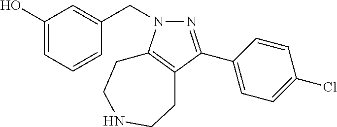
N1(CC2=CC(O)=CC=C2)N=C(C2=CC=C(Cl)C=C2)C2=C1CCNCC2
